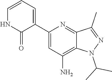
C1(C2=CC=CNC2=O)=CC(N)=C2C(=N1)C(C)=NN2C(C)C
